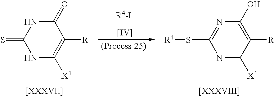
C1(=O)NC(=S)NC([X4])=C1[R].[[IV]].C1(O)=C([R])C([X4])=NC(S[R4])=N1
